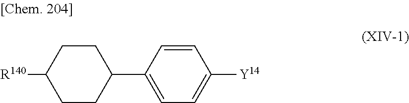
C1CC([R140])CCC1C1=CC=C([Y14])C=C1
